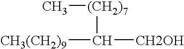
[(CH2)7](C)C([CH2OH])[CH3(CH2)9]
